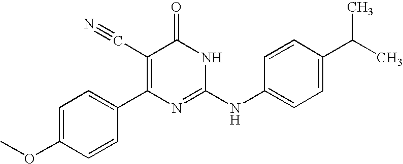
C1=CC(C2=C(C#N)C(=O)NC(NC3=CC=C(C(C)C)C=C3)=N2)=CC=C1OC
